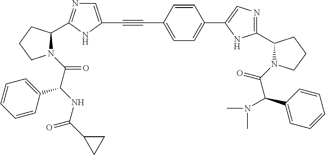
C1=C(C#CC2=CN=C(C3N(C(C(NC(C4CC4)=O)C4=CC=CC=C4)=O)CCC3)N2)C=CC(C2=CN=C(C3N(C(C(C4=CC=CC=C4)N(C)C)=O)CCC3)N2)=C1
